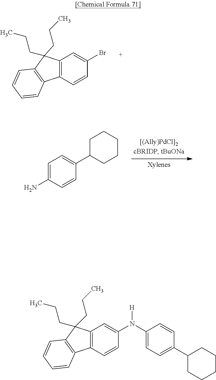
C12=C(C=CC(N(C3=CC=C(C4CCCCC4)C=C3)[H])=C1)C1=C(C2(CCC)CCC)C=CC=C1.NC1=CC=C(C2CCCCC2)C=C1.C12=C(C=CC(Br)=C1)C1=C(C2(CCC)CCC)C=CC=C1
